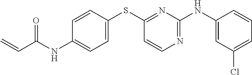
C1=CC(SC2=NC(NC3=CC(Cl)=CC=C3)=NC=C2)=CC=C1NC(C=C)=O
